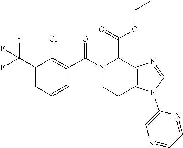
C1(C(F)(F)F)=CC=CC(C(=O)N2CCC3=C(C2C(OCC)=O)N=CN3C2=CN=CC=N2)=C1Cl
